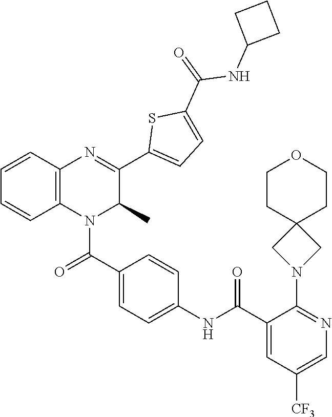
C1=C(C(NC2=CC=C(C(=O)N3C4=C(C=CC=C4)N=C(C4=CC=C(C(=O)NC5CCC5)S4)C3C)C=C2)=O)C(N2CC3(C2)CCOCC3)=NC=C1[CF3]
